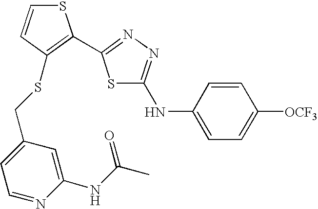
C1=C([OCF3])C=CC(NC2=NN=C(C3=C(SCC4=CC=NC(NC(=O)C)=C4)C=CS3)S2)=C1
